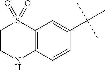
C12=C(C=CC(C(C)(C)C)=C1)NCCS2(=O)=O
